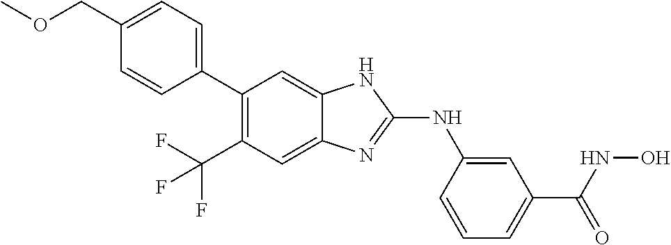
C1(C2=CC=C(COC)C=C2)=C(C(F)(F)F)C=C2C(=C1)NC(NC1=CC(C(=O)NO)=CC=C1)=N2
